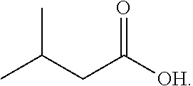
[OH]C(=O)CC(C)C
